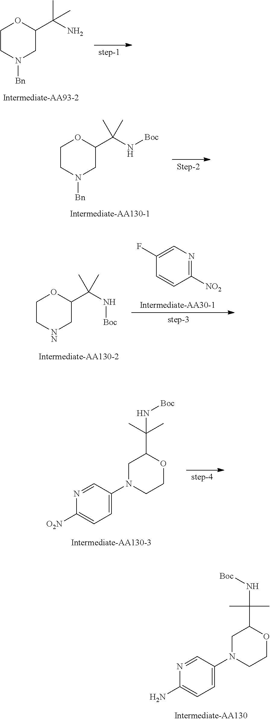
C1N(C2=CC=C(N)N=C2)CCOC1C(N[Boc])(C)C.C1CN([Bn])CC(C(N)(C)C)O1.C1CN([Bn])CC(C(N[Boc])(C)C)O1.C1C[NN]CC(C(N[Boc])(C)C)O1.C1(F)=CN=C([NO2])C=C1.C1N(C2=CC=C([O2N])N=C2)CCOC1C(C)(C)N[Boc]
